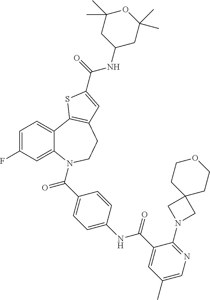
C1=C(F)C=C2C(=C1)C1=C(CCN2C(=O)C2=CC=C(NC(=O)C3=CC(C)=CN=C3N3CC4(C3)CCOCC4)C=C2)C=C(C(=O)NC2CC(C)(C)OC(C)(C)C2)S1
